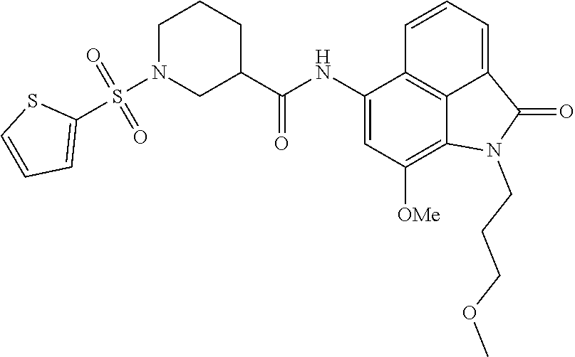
C1(NC(C2CCCN(S(C3=CC=CS3)(=O)=O)C2)=O)=CC([OMe])=C2C3=C1C=CC=C3C(=O)N2CCCOC
